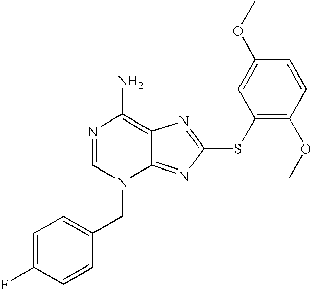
N1=CN(CC2=CC=C(F)C=C2)C2=NC(SC3=C(OC)C=CC(OC)=C3)=NC2=C1N
